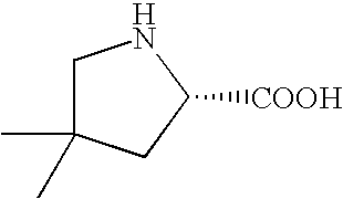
C1C(C)(C)CC([COOH])N1
